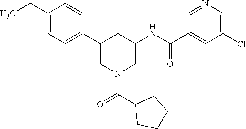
C1(CC)=CC=C(C2CN(C(=O)C3CCCC3)CC(NC(C3=CC(Cl)=CN=C3)=O)C2)C=C1
